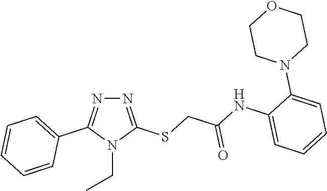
N1=C(SCC(NC2=CC=CC=C2N2CCOCC2)=O)N(CC)C(C2=CC=CC=C2)=N1
